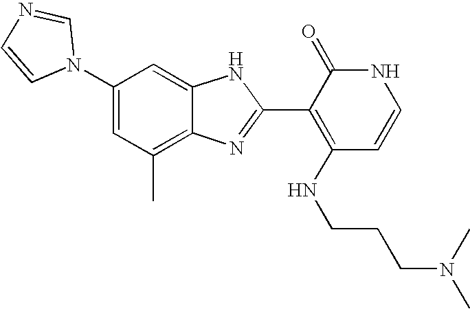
C1(C)=C2C(=CC(N3C=NC=C3)=C1)NC(C1=C(NCCCN(C)C)C=CNC1=O)=N2
